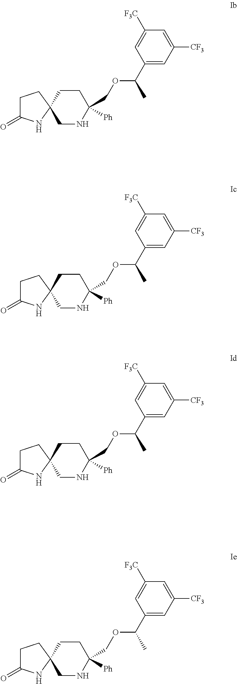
C1C(=O)NC2(C1)CNC([Ph])(COC(C)C1=CC([CF3])=CC([F3C])=C1)CC2.C1C(=O)NC2(C1)CNC([Ph])(COC(C)C1=CC([CF3])=CC([F3C])=C1)CC2.C1C(=O)NC2(C1)CNC([Ph])(COC(C)C1=CC([CF3])=CC([F3C])=C1)CC2.C1C(=O)NC2(C1)CNC([Ph])(COC(C)C1=CC([CF3])=CC([F3C])=C1)CC2
